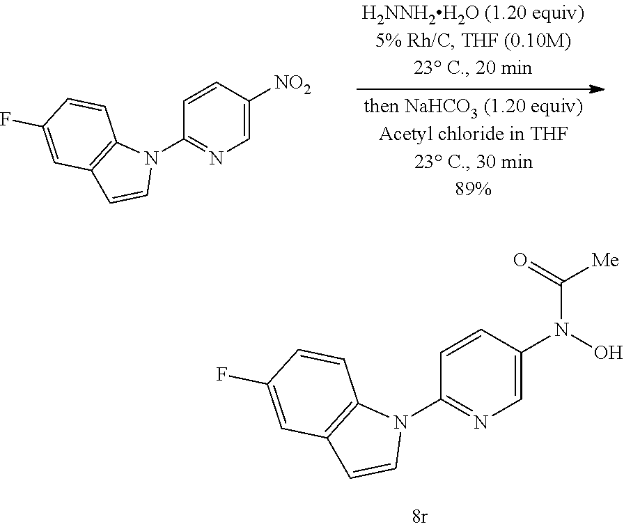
C1=CC([NO2])=CN=C1N1C2=C(C=C1)C=C(F)C=C2.C1=CC(N(O)C(=O)[Me])=CN=C1N1C2=C(C=C1)C=C(F)C=C2
